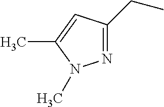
N1=C(CC)C=C(C)N1C
